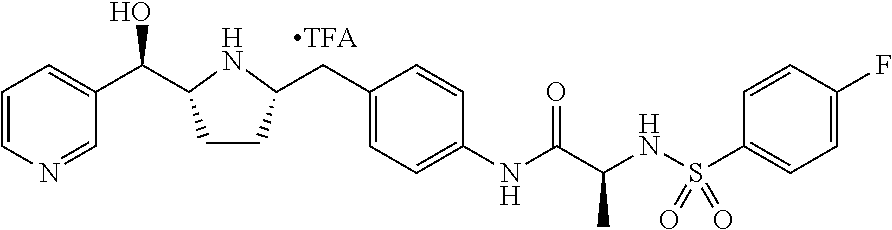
C1=CN=CC(C(O)C2CCC(CC3=CC=C(NC(C(NS(C4=CC=C(F)C=C4)(=O)=O)C)=O)C=C3)N2)=C1
